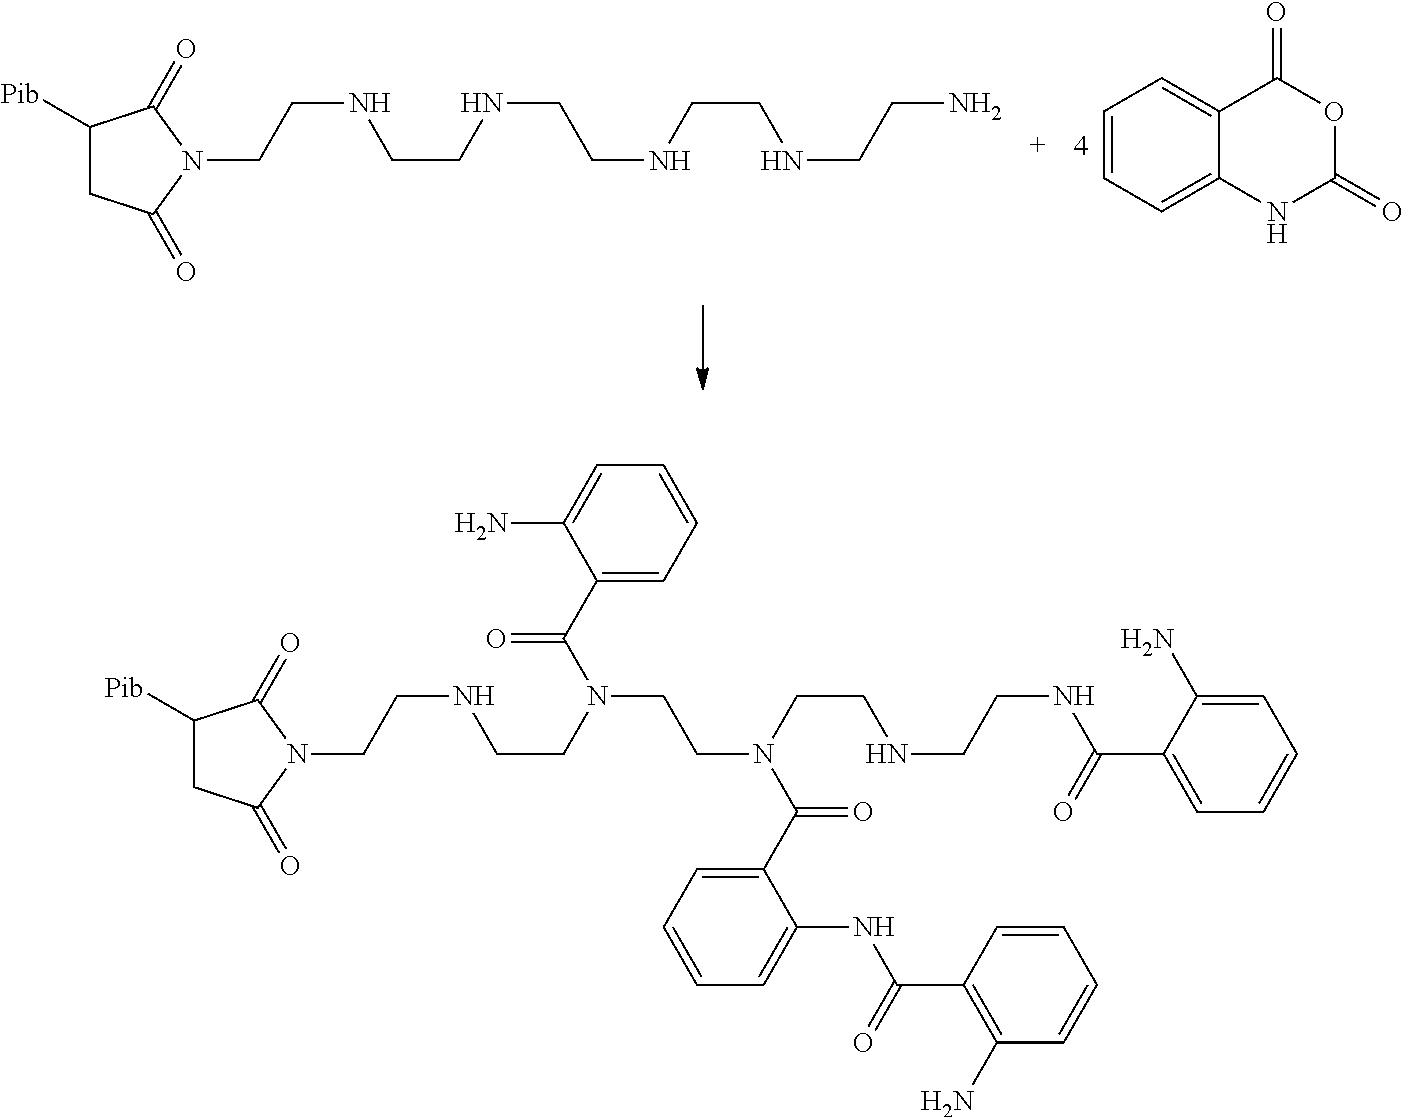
C1=CC=C2C(=C1)C(=O)OC(=O)N2.C1([Pib])CC(=O)N(CCNCCNCCNCCNCCN)C1=O.C1([Pib])CC(=O)N(CCNCCN(CCN(CCNCCNC(C2=CC=CC=C2N)=O)C(C2=CC=CC=C2NC(C2=C(N)C=CC=C2)=O)=O)C(C2=CC=CC=C2N)=O)C1=O
